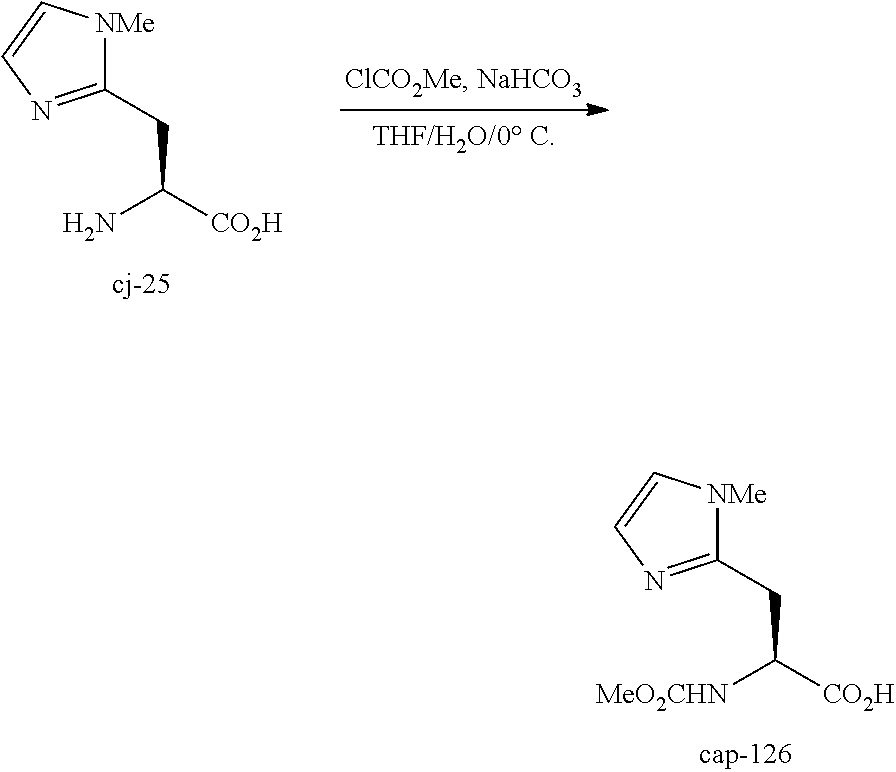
C1(CC([MeO2CHN])[CO2H])=NC=C[NMe]1.C1(CC(N)[CO2H])=NC=C[NMe]1
